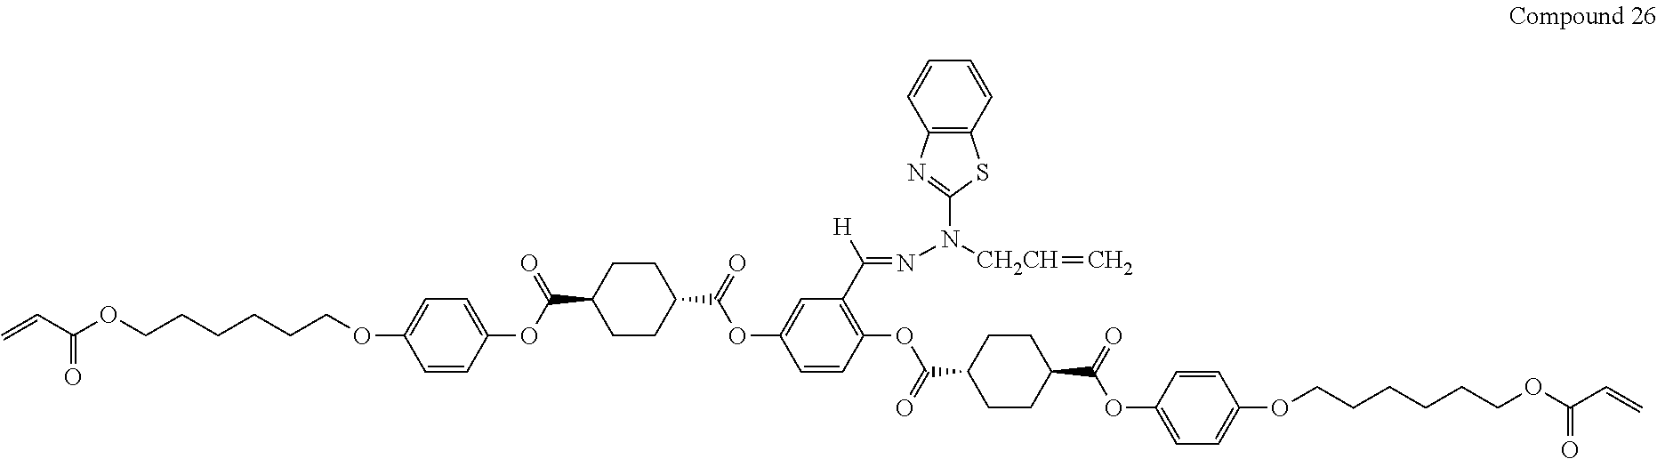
C1CC(C(=O)OC2=CC(C(=NN([CH2CH]=C)C3=NC4=C(S3)C=CC=C4)[H])=C(OC(C3CCC(C(=O)OC4=CC=C(OCCCCCCOC(C=C)=O)C=C4)CC3)=O)C=C2)CCC1C(OC1=CC=C(OCCCCCCOC(C=C)=O)C=C1)=O
